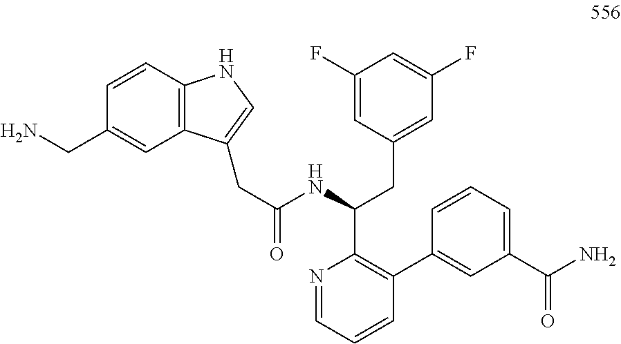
N1=CC=CC(C2=CC(C(N)=O)=CC=C2)=C1C(NC(CC1=CNC2=C1C=C(CN)C=C2)=O)CC1=CC(F)=CC(F)=C1
